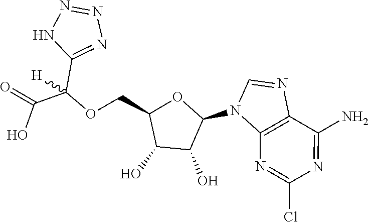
C1(N2C3=C(C(N)=NC(Cl)=N3)N=C2)OC(COC(C(=O)O)(C2=NN=NN2)[H])C(O)C1O
